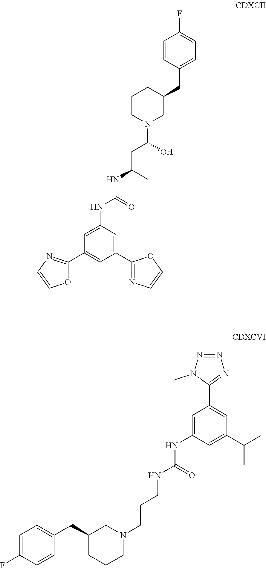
C1=CC(CC2CCCN(C(CC(NC(NC3=CC(C4=NC=CO4)=CC(C4=NC=CO4)=C3)=O)C)O)C2)=CC=C1F.C1=C(NC(=O)NCCCN2CC(CC3=CC=C(F)C=C3)CCC2)C=C(C(C)C)C=C1C1=NN=NN1C
